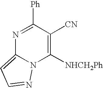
N1=C([Ph])C([CN])=C([NHCH2Ph])N2C1=CC=N2
